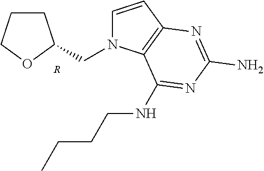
C1=CC2=C(N1CC1CCCO1)C(NCCCC)=NC(N)=N2.[R]
